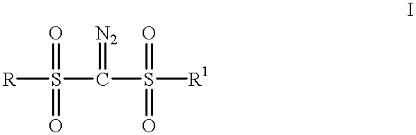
[R]S(C(S([R1])(=O)=O)=[N2])(=O)=O
